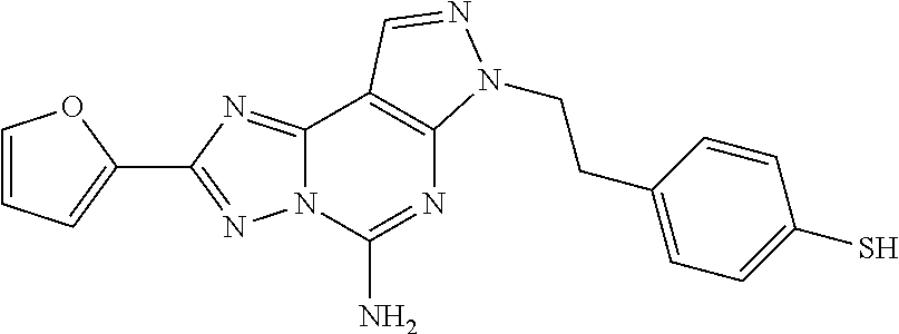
C1=CC=C(C2=NN3C(=N2)C2=C(N=C3N)N(CCC3=CC=C(S)C=C3)N=C2)O1
